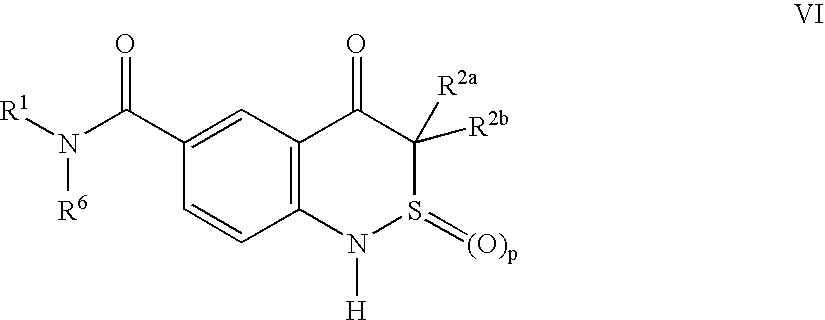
C12=C(C=C(C(N([R1])[R6])=O)C=C1)C(=O)C([R2b])([R2a])S(=[(O)p])N2[H]
